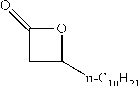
C1([n-C10H21])OC(=O)C1
